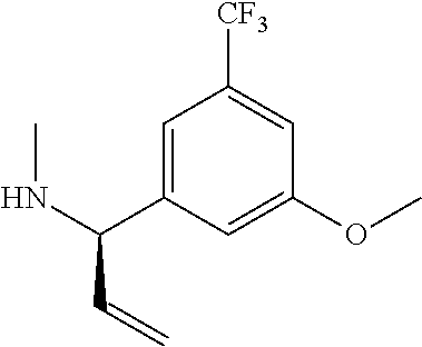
C1=C(C(NC)C=C)C=C(OC)C=C1[CF3]
